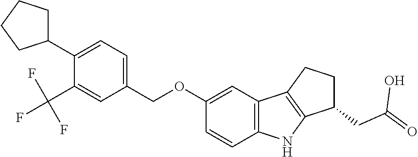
C1(COC2=CC3=C(C=C2)NC2=C3CCC2CC(=O)O)=CC=C(C2CCCC2)C(C(F)(F)F)=C1
